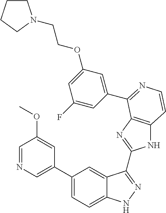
C1(C2=CN=CC(OC)=C2)=CC=C2C(=C1)C(C1=NC3=C(N1)C=CN=C3C1=CC(OCCN3CCCC3)=CC(F)=C1)=NN2
